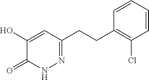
C1=CC=CC(CCC2=NNC(=O)C(O)=C2)=C1Cl
